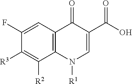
C1(F)=CC2=C(C([R2])=C1[R3])N([R1])C=C(C(=O)O)C2=O
